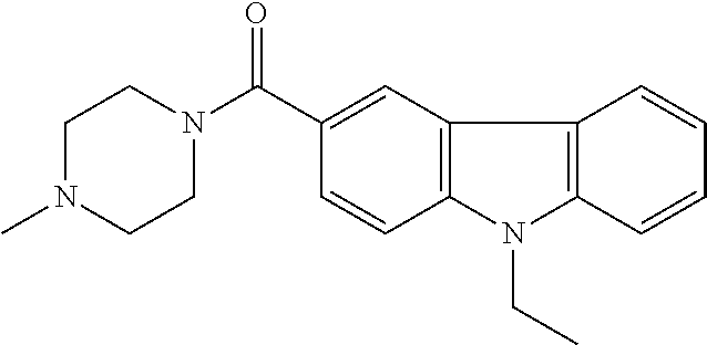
N1(C)CCN(C(=O)C2=CC3=C(C=C2)N(CC)C2=C3C=CC=C2)CC1
